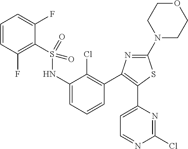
C1=CC(F)=C(S(NC2=CC=CC(C3=C(C4=CC=NC(Cl)=N4)SC(N4CCOCC4)=N3)=C2Cl)(=O)=O)C(F)=C1
